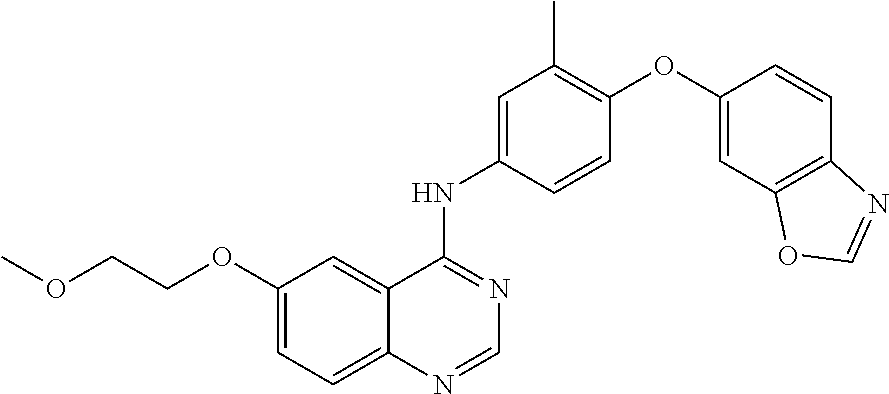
O(C1=CC=C2C(=C1)C(NC1=CC(C)=C(OC3=CC4=C(C=C3)N=CO4)C=C1)=NC=N2)CCOC
